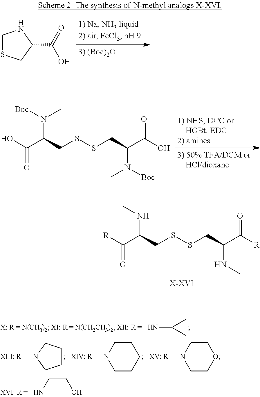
C1SCC(C(=O)O)N1.N(C(CSSCC(C(O)=O)N([Boc])C)C(O)=O)([Boc])C.N(C(CSSCC(C([R])=O)NC)C([R])=O)C.[X-XVI].C(CN)O.NC1CC1.C1CCNC1.C1CNCCC1.C1CNCCO1
